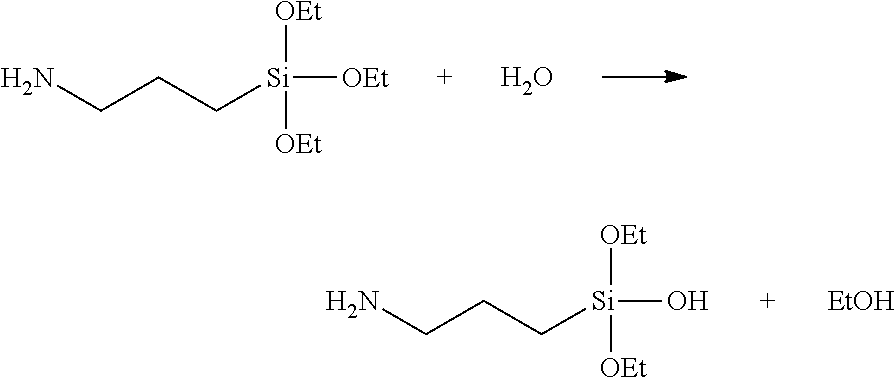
NCCC[Si]([OEt])([OEt])[OEt].O.NCCC[Si]([OEt])([OEt])O.[EtOH]
